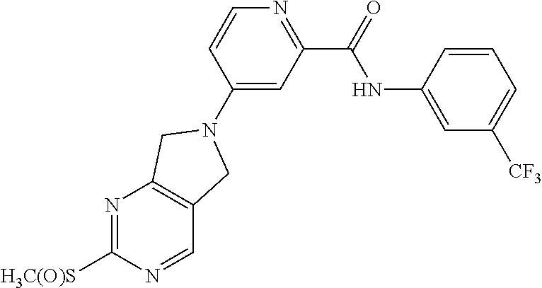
C1=CC(NC(=O)C2=NC=CC(N3CC4=C(N=C([H3C(O)S])N=C4)C3)=C2)=CC([CF3])=C1
